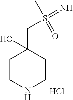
C1CNCCC1(CS(=N)(=O)C)O.Cl
